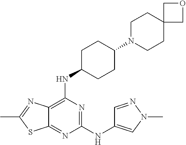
C1(NC2=CN(C)N=C2)=NC(NC2CCC(N3CCC4(CC3)COC4)CC2)=C2C(=N1)SC(C)=N2
